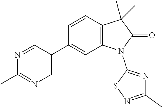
C1(C2C=NC(C)=NC2)=CC2=C(C=C1)C(C)(C)C(=O)N2C1=NC(C)=NS1
